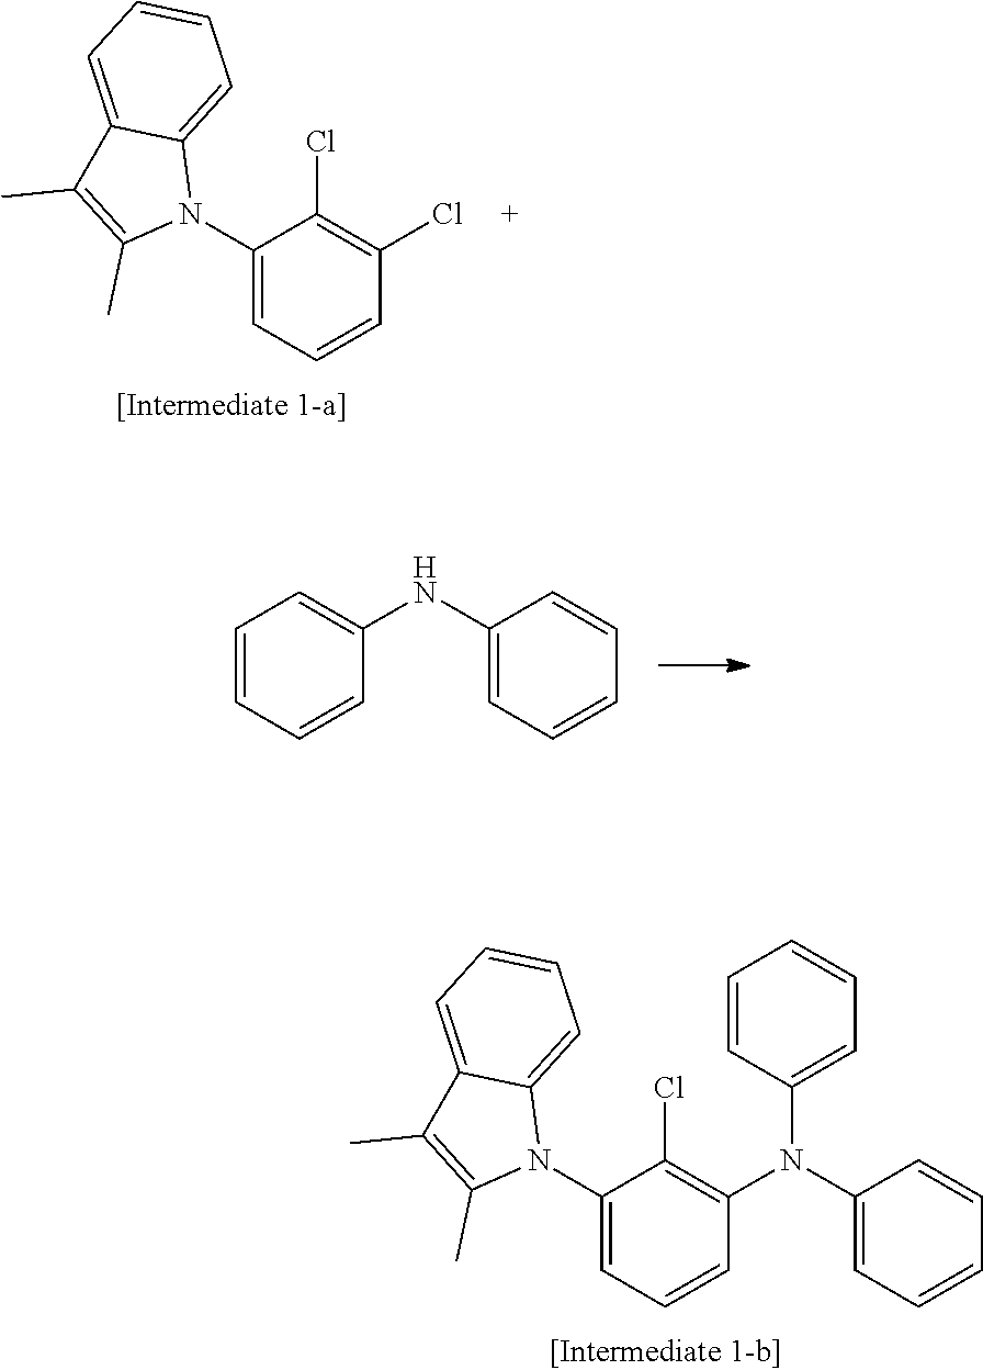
C1(N2C3=CC=CC=C3C(C)=C2C)=CC=CC(Cl)=C1Cl.C1=CC=CC(NC2=CC=CC=C2)=C1.C1(N2C3=CC=CC=C3C(C)=C2C)=CC=CC(N(C2=CC=CC=C2)C2=CC=CC=C2)=C1Cl
